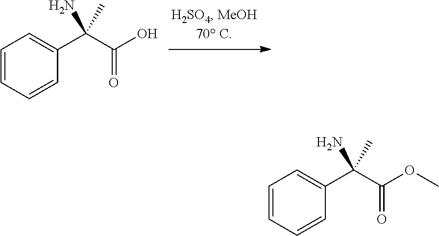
C1=CC=CC(C(C(O)=O)(N)C)=C1.C1=CC=CC(C(C(OC)=O)(N)C)=C1
